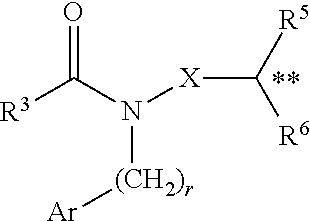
[R3]C(N([X]C([R5])[R6])[(CH2)r][Ar])=O
